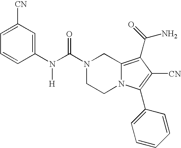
N(C(N1CCN2C(=C(C(N)=O)C([CN])=C2C2=CC=CC=C2)C1)=O)(C1=CC([CN])=CC=C1)[H]
